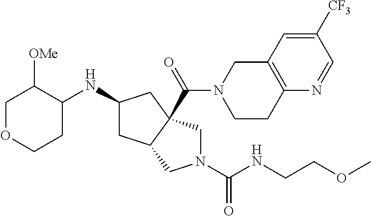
C1OCCC(NC2CC3C(C(=O)N4CCC5=C(C4)C=C([CF3])C=N5)(C2)CN(C(=O)NCCOC)C3)C1[OMe]
